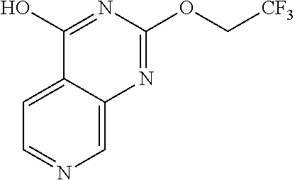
C1=C2C(=CN=C1)N=C(OC[CF3])N=C2O
